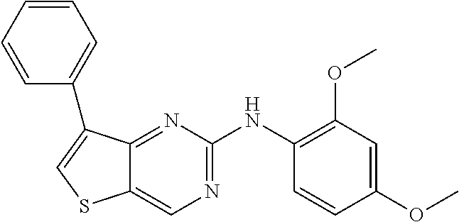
C1(OC)=C(NC2=NC=C3C(=N2)C(C2=CC=CC=C2)=CS3)C=CC(OC)=C1
